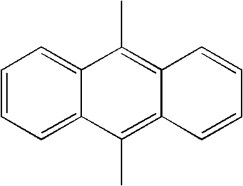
C12=CC=CC=C1C(C)=C1C(=C2C)C=CC=C1
